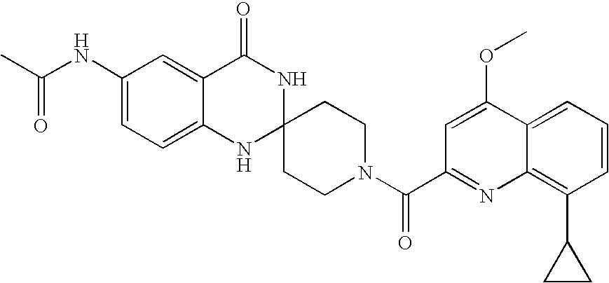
C1(NC(C)=O)=CC=C2C(=C1)C(=O)NC1(N2)CCN(C(=O)C2=NC3=C(C4CC4)C=CC=C3C(OC)=C2)CC1
